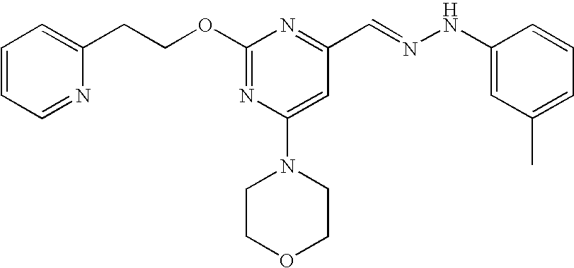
C1=CC=NC(CCOC2=NC(N3CCOCC3)=CC(C=NNC3=CC(C)=CC=C3)=N2)=C1
